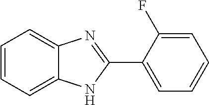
C1=CC=C2C(=C1)N=C(C1=CC=CC=C1F)N2
